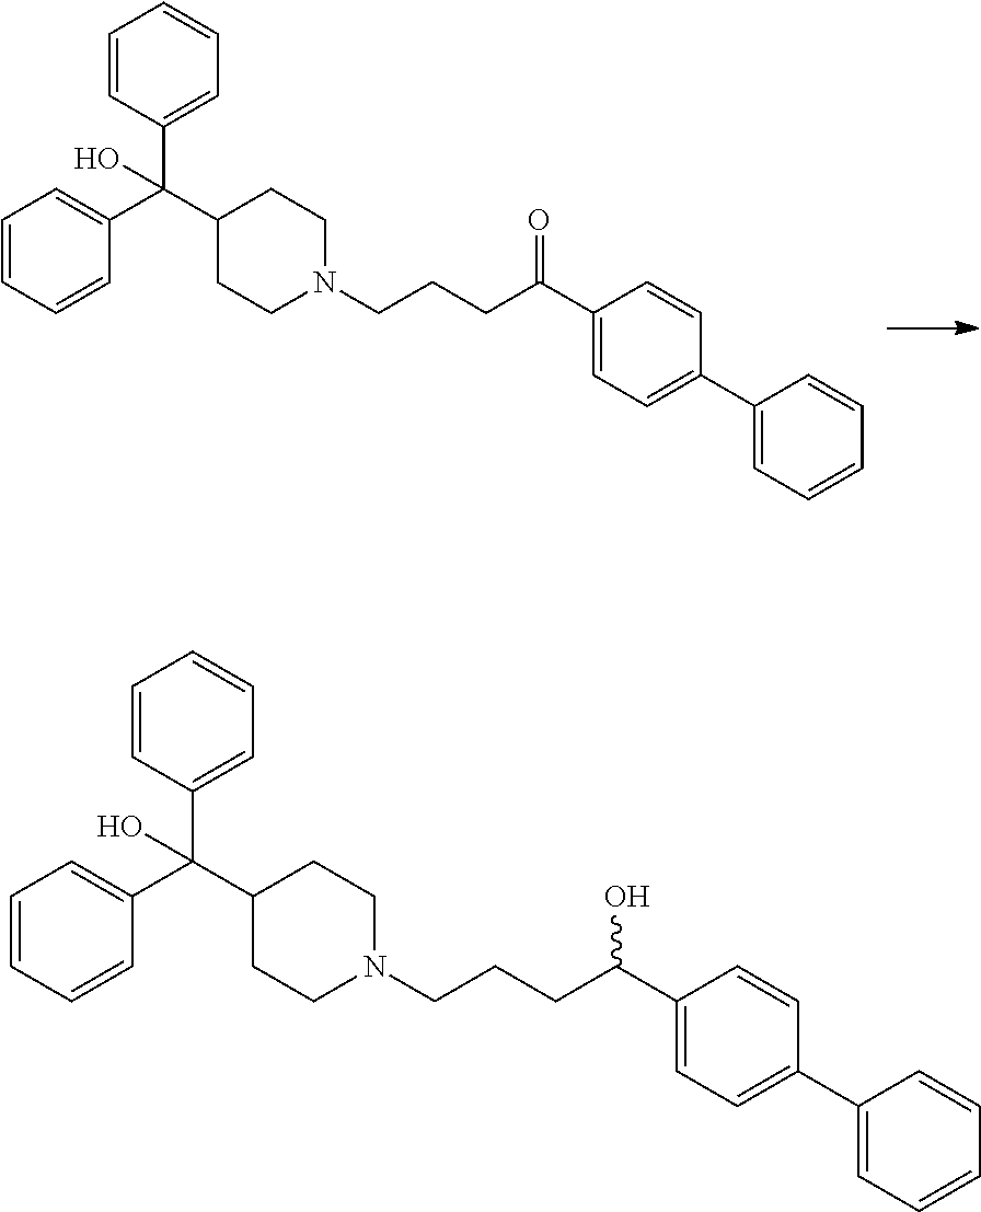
C1(C(C2CCN(CCCC(=O)C3=CC=C(C4=CC=CC=C4)C=C3)CC2)(C2=CC=CC=C2)O)=CC=CC=C1.C1(C(C2CCN(CCCC(O)C3=CC=C(C4=CC=CC=C4)C=C3)CC2)(C2=CC=CC=C2)O)=CC=CC=C1
